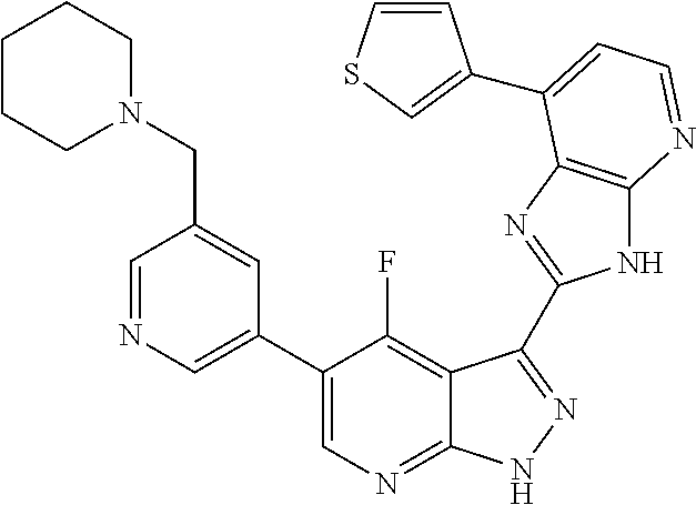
C1=NC=C(C2=CN=C3C(=C2F)C(C2=NC4=C(N2)N=CC=C4C2=CSC=C2)=NN3)C=C1CN1CCCCC1
